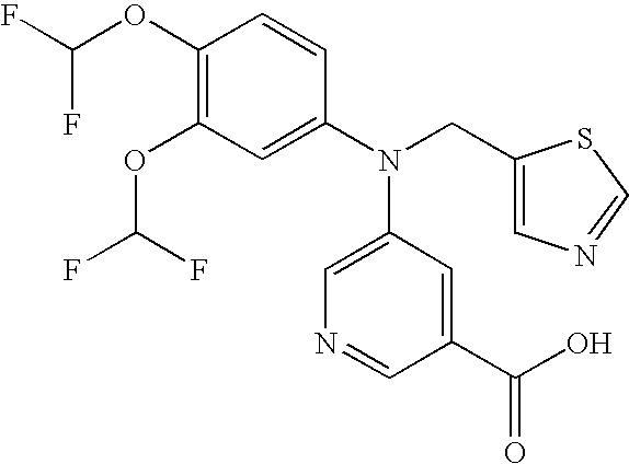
C1(OC(F)F)=C(OC(F)F)C=C(N(CC2=CN=CS2)C2=CN=CC(C(O)=O)=C2)C=C1
